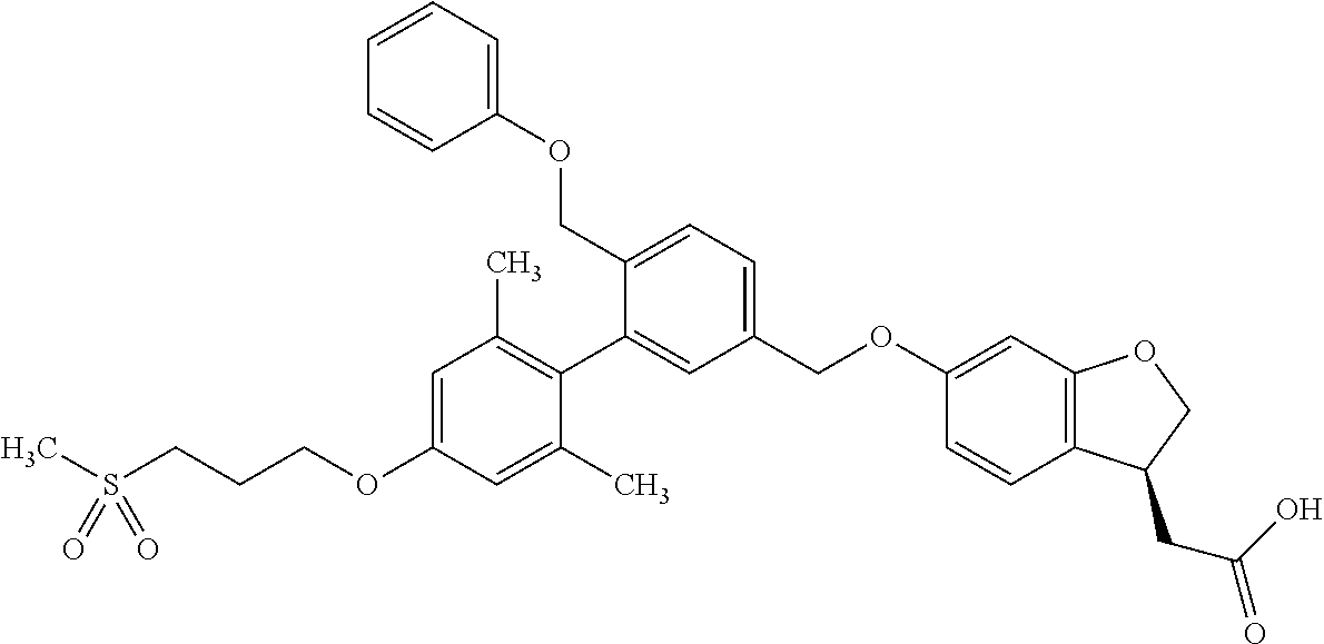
CS(CCCOC1=CC(C)=C(C2=CC(COC3=CC4=C(C=C3)C(CC(O)=O)CO4)=CC=C2COC2=CC=CC=C2)C(C)=C1)(=O)=O
